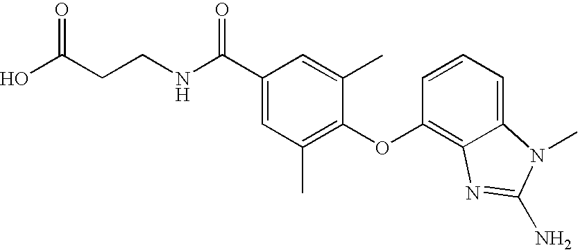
OC(CCNC(C1=CC(C)=C(OC2=C3C(=CC=C2)N(C)C(N)=N3)C(C)=C1)=O)=O
